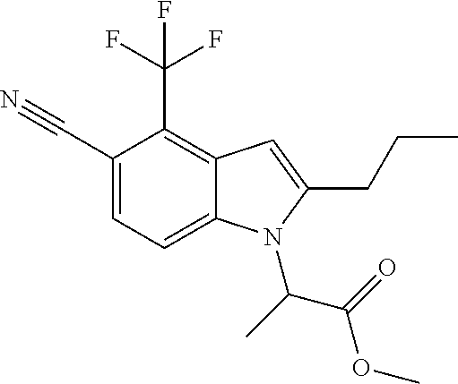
C1(C#N)=CC=C2C(=C1C(F)(F)F)C=C(CCC)N2C(C(=O)OC)C
